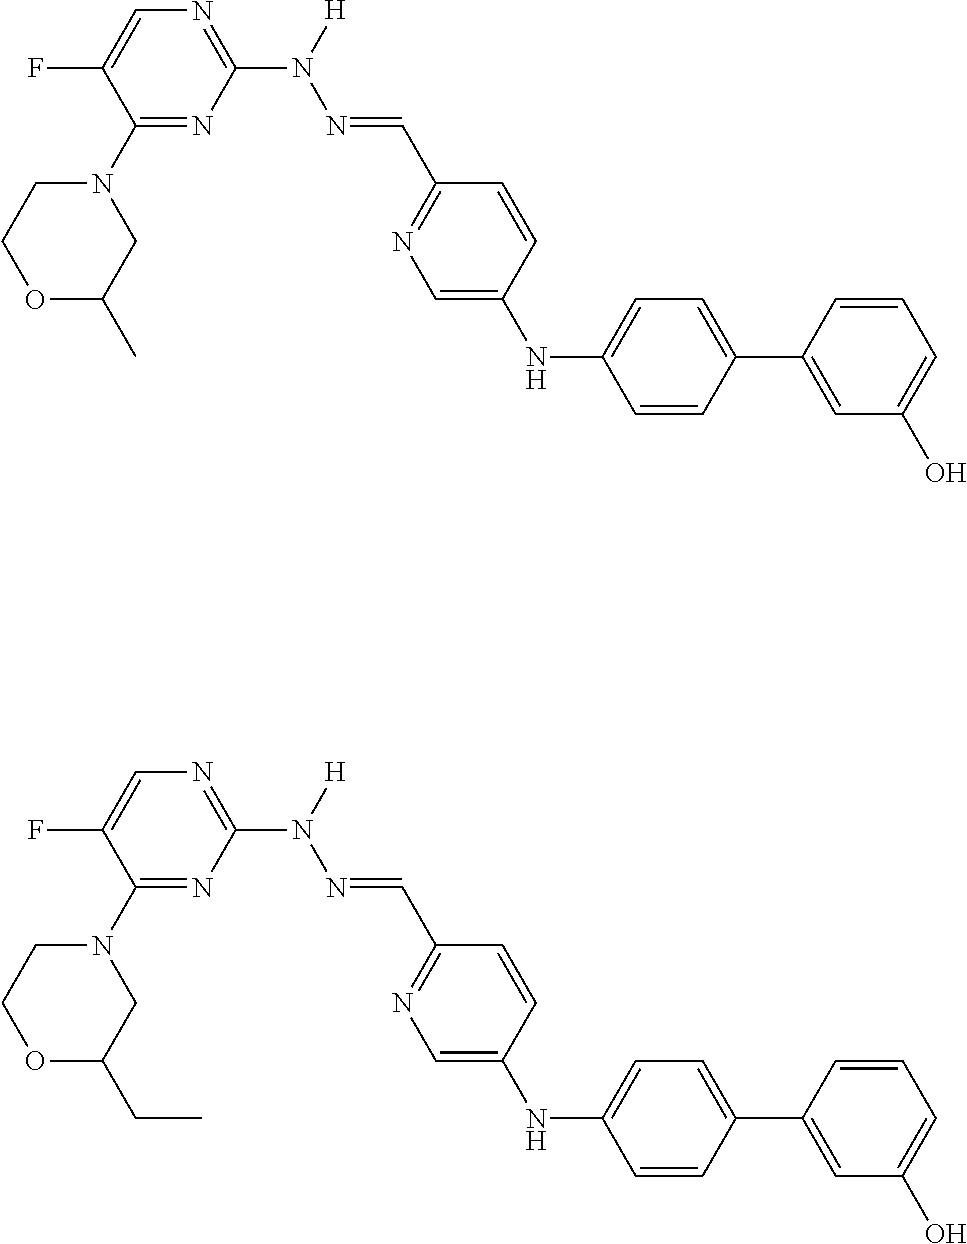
C1(N2CCOC(C)C2)=NC(N([H])N=CC2=NC=C(NC3=CC=C(C4=CC(O)=CC=C4)C=C3)C=C2)=NC=C1F.C1(N2CCOC(CC)C2)=NC(N([H])N=CC2=NC=C(NC3=CC=C(C4=CC(O)=CC=C4)C=C3)C=C2)=NC=C1F
